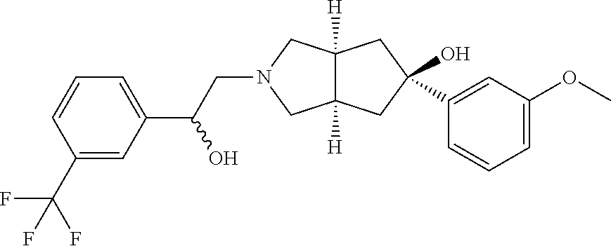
C12([H])C([H])(CC(O)(C3=CC(OC)=CC=C3)C1)CN(CC(C1=CC=CC(C(F)(F)F)=C1)O)C2
